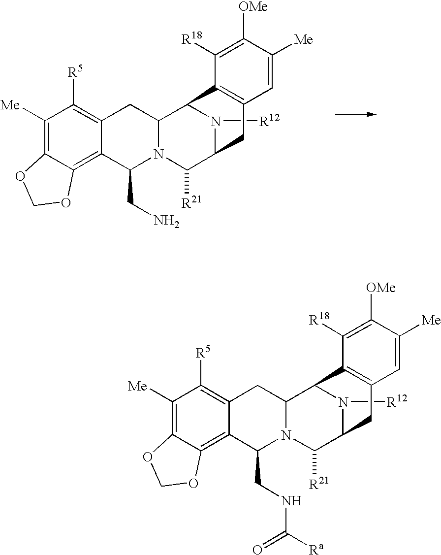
N1([R12])C2C([R21])N3C(CNC([Ra])=O)C4=C5C(=C([Me])C([R5])=C4CC3C1C1=C(C2)C=C([Me])C([OMe])=C1[R18])OCO5.N1([R12])C2C([R21])N3C(CN)C4=C5C(=C([Me])C([R5])=C4CC3C1C1=C(C2)C=C([Me])C([OMe])=C1[R18])OCO5
